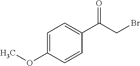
C1=C(OC)C=CC(C(CBr)=O)=C1
